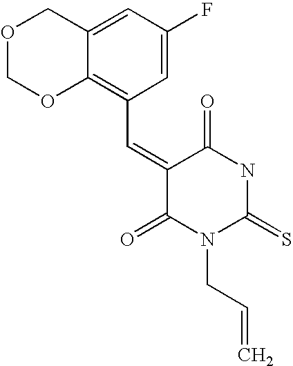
O1COC2=C(C=C3C(=O)N(CC=C)C(=S)NC3=O)C=C(F)C=C2C1
